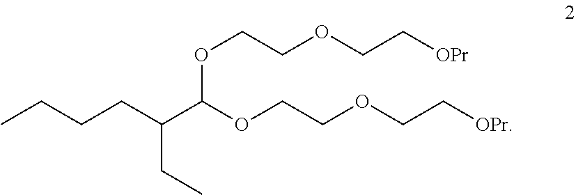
O(CCOCC[OPr])C(C(CCCC)CC)OCCOCC[OPr]
